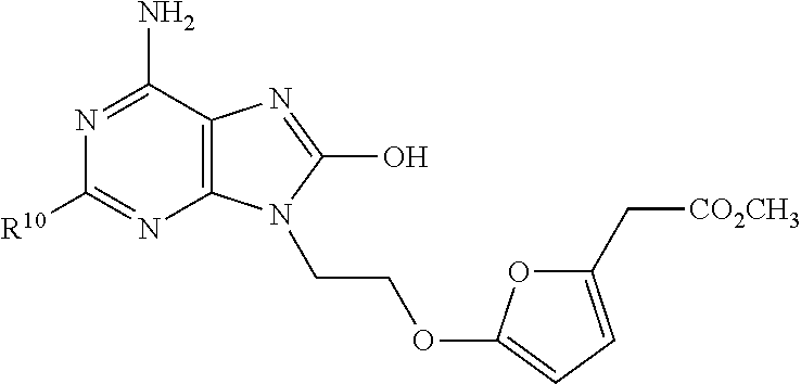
C12=C(C(N)=NC([R10])=N1)N=C(O)N2CCOC1=CC=C(C[CO2CH3])O1
